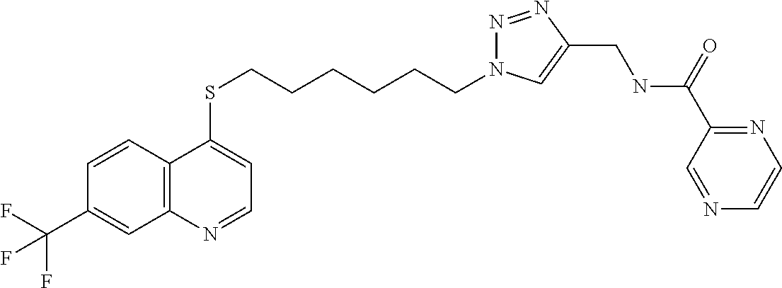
C12=C(C=CC(C(F)(F)F)=C1)C(SCCCCCCN1N=NC(CNC(C3=NC=CN=C3)=O)=C1)=CC=N2
